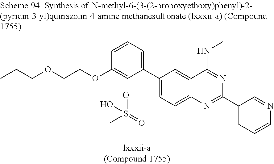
C1=CC=C(C2=CC=C3C(=C2)C(NC)=NC(C2=CC=CN=C2)=N3)C=C1OCCOCCC.O=S(=O)(C)O
